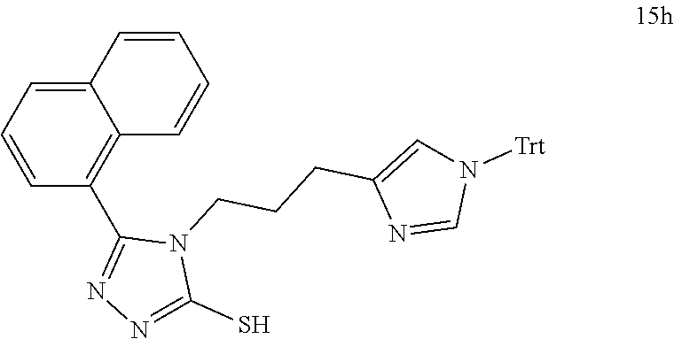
C1(C2=NN=C(S)N2CCCC2=CN([Trt])C=N2)=C2C(=CC=C1)C=CC=C2
